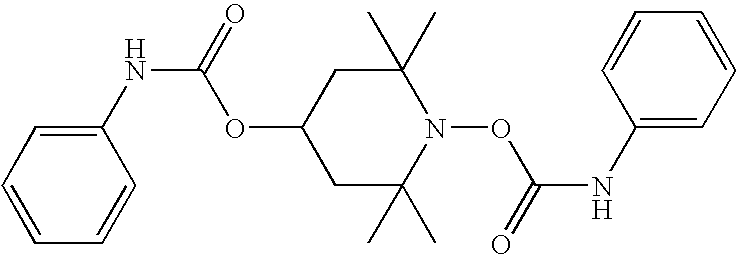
C1C(C)(C)N(OC(NC2=CC=CC=C2)=O)C(C)(C)CC1OC(=O)NC1=CC=CC=C1
